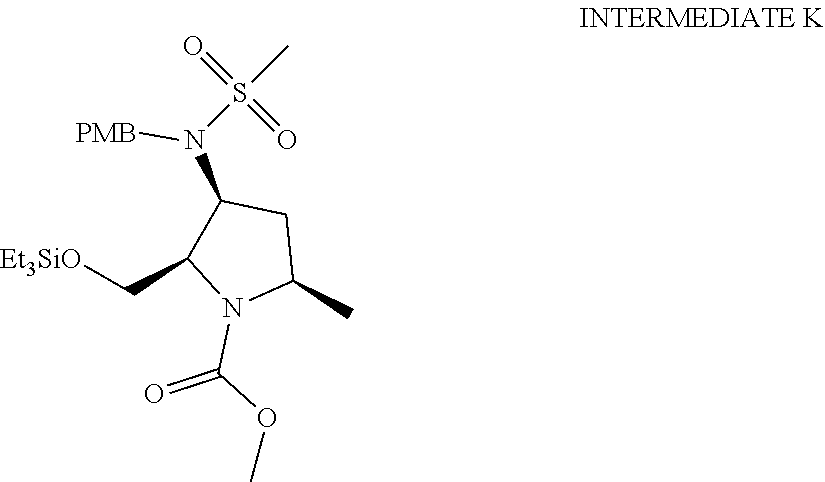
C1(N([PMB])S(C)(=O)=O)C(C[Et3SiO])N(C(OC)=O)C(C)C1
